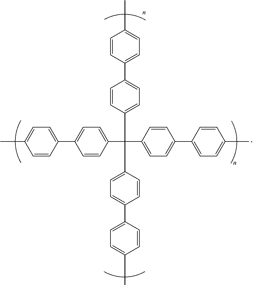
CC1=CC=C(C2=CC=C(C(C3=CC=C(C4=CC=C(C)C=C4)C=C3)(C3=CC=C(C4=CC=C(C)C=C4)C=C3)C3=CC=C(C4=CC=C(C)C=C4)C=C3)C=C2)C=C1
